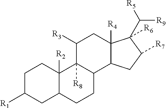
C1C([R1])CC2C([R2])(C1)C1([R8])C(CC2)C2C([R4])(CC1[R3])C(C([R5])[R9])([R6])C([R7])C2
